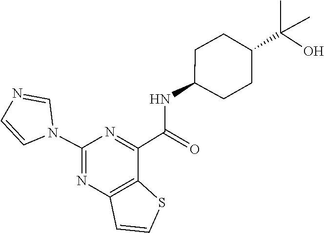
C(=O)(C1=NC(N2C=NC=C2)=NC2=C1SC=C2)NC1CCC(C(C)(C)O)CC1
